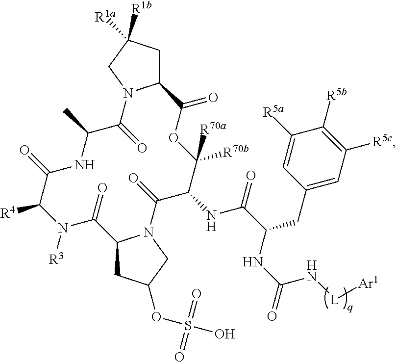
C12CC([R1a])([R1b])CN1C(=O)C(C)NC(=O)C([R4])N([R3])C(=O)C1CC(OS(O)(=O)=O)CN1C(=O)C(NC(C(NC(=O)N[L][Ar1])CC1=CC([R5c])=C([R5b])C([R5a])=C1)=O)C([R70b])([R70a])OC2=O
